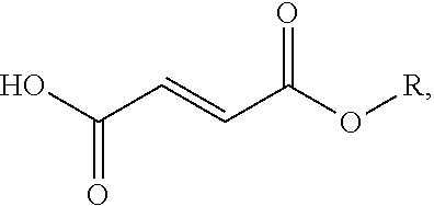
O=C(O[R])C=CC(O)=O
